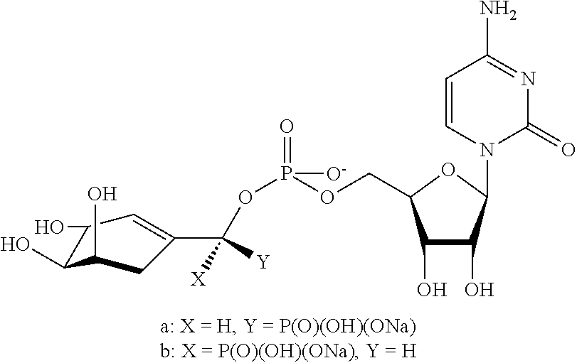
C1(O)C(O)C(N2C(=O)N=C(N)C=C2)OC1COP(OC(C1=CC(O)C(O)C(O)C1)([X])[Y])([O-])=O
